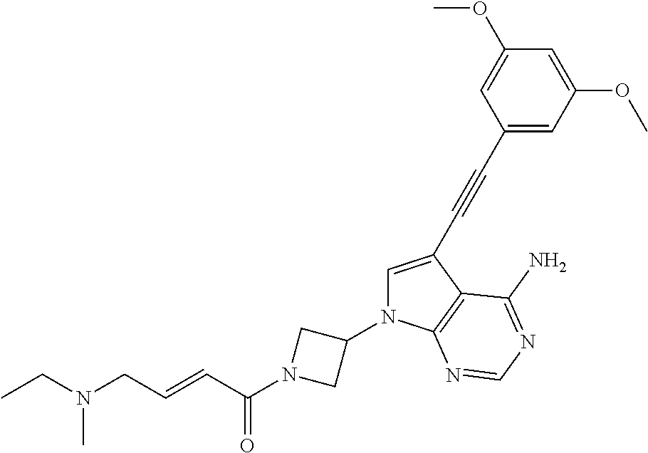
C1=C(C#CC2=CC(OC)=CC(OC)=C2)C2=C(N1C1CN(C(C=CCN(CC)C)=O)C1)N=CN=C2N
